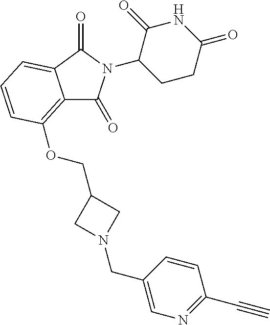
C1(N2C(=O)C3=C(OCC4CN(CC5=CN=C(C#C)C=C5)C4)C=CC=C3C2=O)CCC(=O)NC1=O
